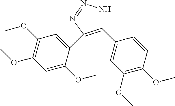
C1(C2=CC(OC)=C(OC)C=C2)=C(C2=CC(OC)=C(OC)C=C2OC)N=NN1
